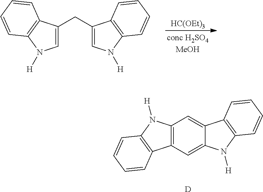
C1=C(CC2=CN([H])C3=C2C=CC=C3)C2=C(N1[H])C=CC=C2.[HC(OEt)3].C12=C(C=C3C(=C1)C1=C(N3[H])C=CC=C1)C1=C(N2[H])C=CC=C1.[D]
